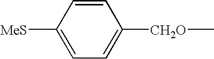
C1([MeS])=CC=C([CH2O]C)C=C1
